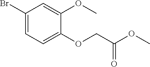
BrC1=CC=C(OCC(OC)=O)C(OC)=C1
